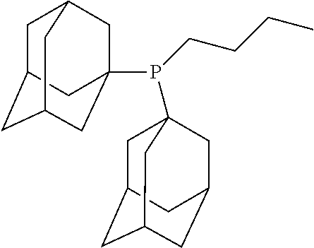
C1C2CC3CC(P(CCCC)C45CC6CC(CC(C4)C6)C5)(CC1C3)C2
